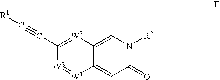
C12=CC(=O)N([R2])C=C1[W3]=C(C#C[R1])[W2]=[W1]2
